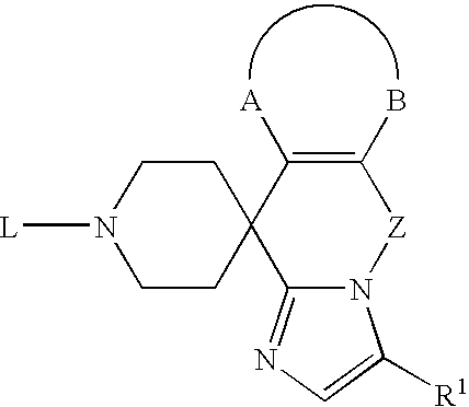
[L]N1CCC2(CC1)C1=NC=C([R1])N1[Z]C(B)=C2[A]
